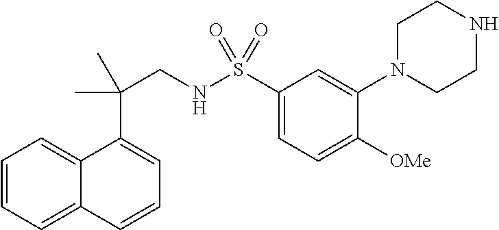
C1=CC=C2C(=C1)C(C(CNS(C1=CC=C([OMe])C(N3CCNCC3)=C1)(=O)=O)(C)C)=CC=C2
